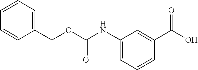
C1(COC(NC2=CC=CC(C(O)=O)=C2)=O)=CC=CC=C1
